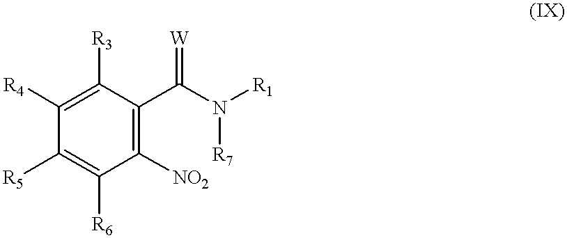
C1([R3])=C([R4])C([R5])=C([R6])C([NO2])=C1C(N([R7])[R1])=[W]
